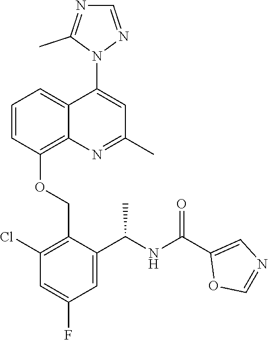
C1=CC(OCC2=C(Cl)C=C(F)C=C2C(NC(C2=CN=CO2)=O)C)=C2C(=C1)C(N1N=CN=C1C)=CC(C)=N2
